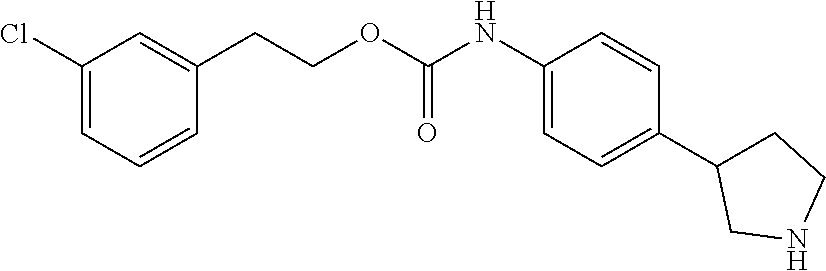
C1(Cl)=CC=CC(CCOC(NC2=CC=C(C3CCNC3)C=C2)=O)=C1
